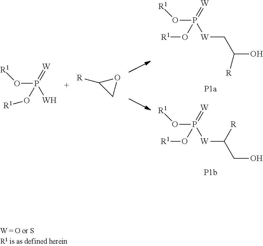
O(P(=[W])([W]CC(O)[R])O[R1])[R1].O(P(=[W])([W]C(CO)[R])O[R1])[R1].O(P(=[W])([W])O[R1])[R1].[R]C1CO1
